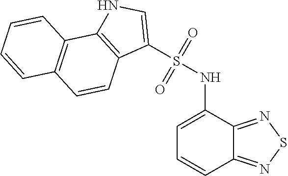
C12=C(C3=C(C=C1)C=CC=C3)NC=C2S(=O)(=O)NC1=CC=CC2=NSN=C12
